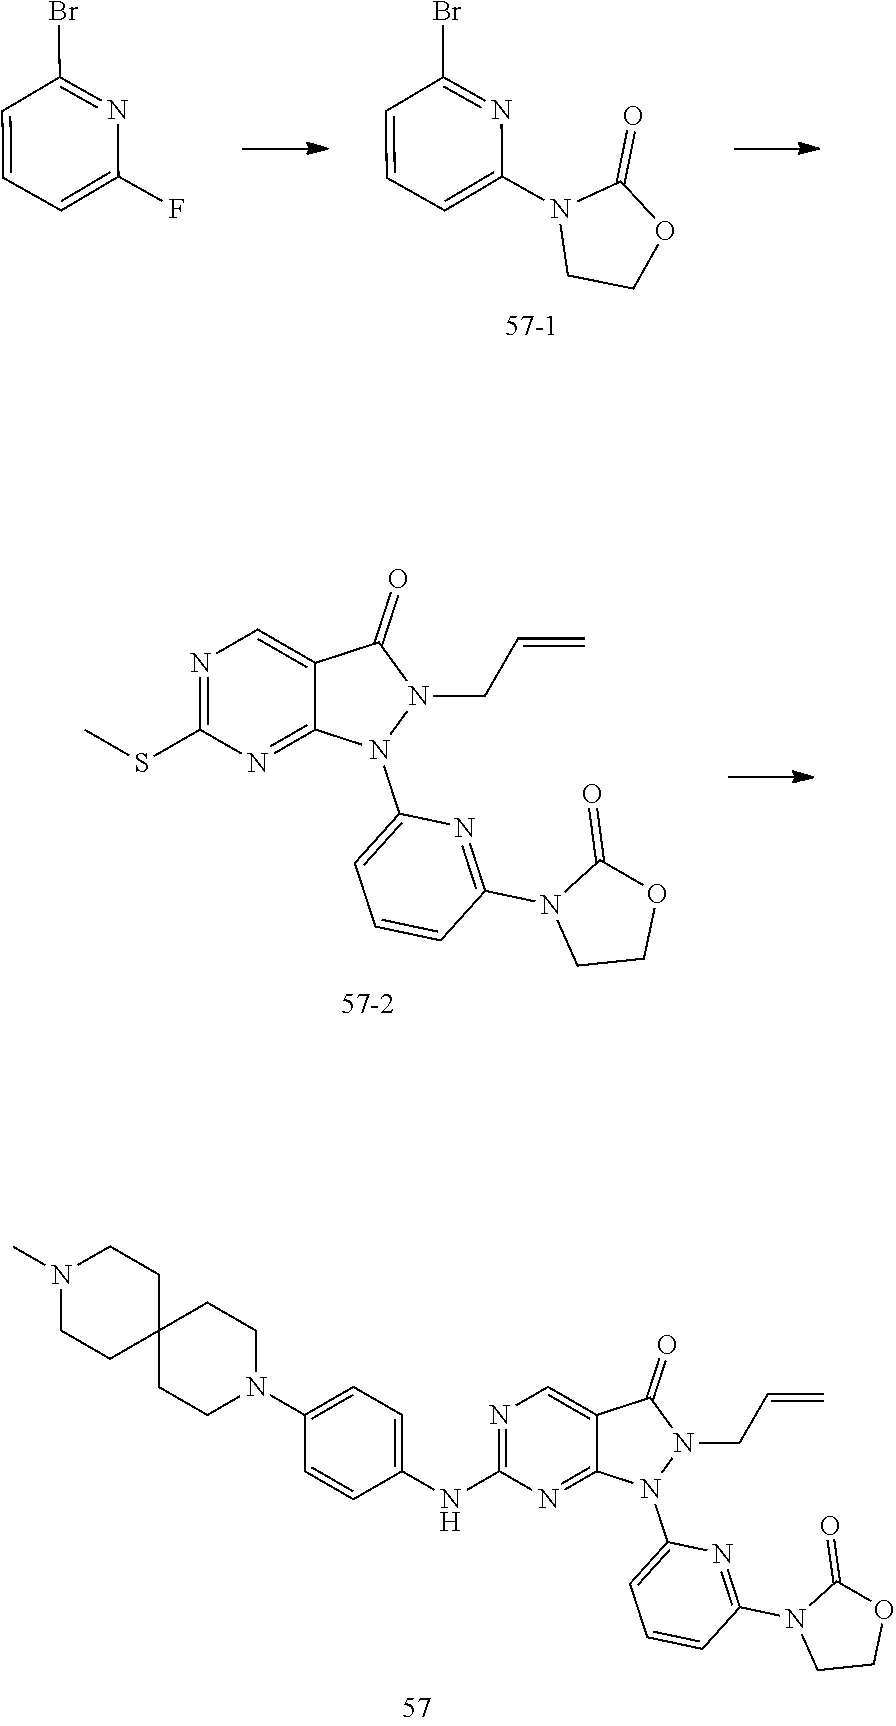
BrC1=NC(N2CCOC2=O)=CC=C1.BrC1=NC(F)=CC=C1.CSC1=NC=C2C(=N1)N(C1=CC=CC(N3CCOC3=O)=N1)N(CC=C)C2=O.C1(NC2=NC=C3C(=N2)N(C2=CC=CC(N4CCOC4=O)=N2)N(CC=C)C3=O)=CC=C(N2CCC3(CC2)CCN(C)CC3)C=C1
